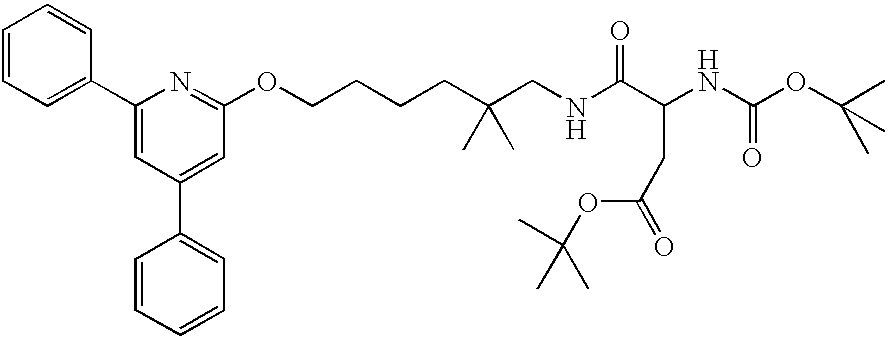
C1=CC=C(C2=CC(C3=CC=CC=C3)=CC(OCCCCC(CNC(C(NC(OC(C)(C)C)=O)CC(OC(C)(C)C)=O)=O)(C)C)=N2)C=C1
